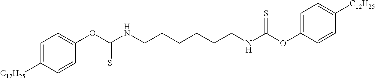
C1=C([C12H25])C=CC(OC(NCCCCCCNC(OC2=CC=C([C12H25])C=C2)=S)=S)=C1
